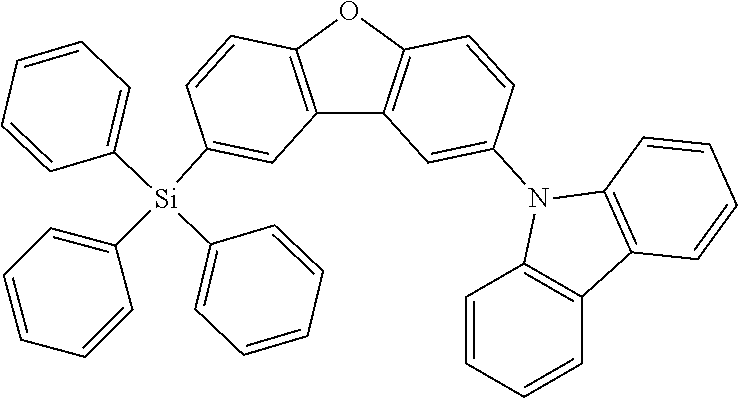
C12=C(OC3=C1C=C(N1C4=C(C5=C1C=CC=C5)C=CC=C4)C=C3)C=CC([Si](C1=CC=CC=C1)(C1=CC=CC=C1)C1=CC=CC=C1)=C2
